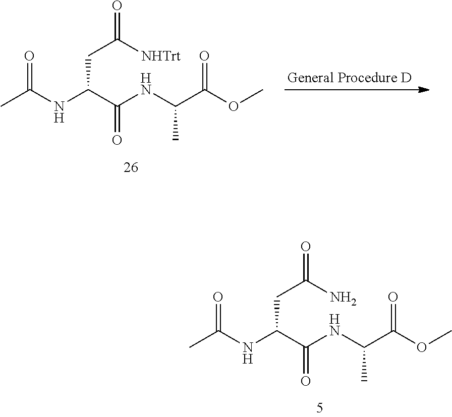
CC(NC(C(=O)NC(C)C(OC)=O)CC([NHTrt])=O)=O.CC(NC(C(=O)NC(C)C(OC)=O)CC(N)=O)=O
